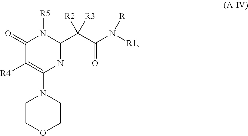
C1COCCN1C1=C([R4])C(=O)N([R5])C(C(C(N([R1])[R])=O)([R2])[R3])=N1
